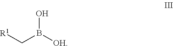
[R1]CB([OH])O
